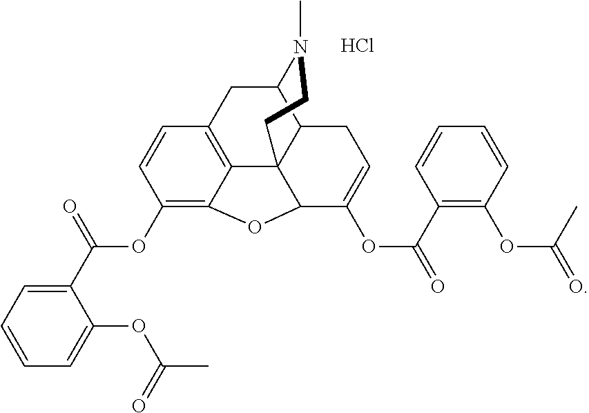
C1(OC(C2=CC=CC=C2OC(C)=O)=O)=C2C3=C(C=C1)CC1C4C3(C(C(OC(=O)C3=C(OC(=O)C)C=CC=C3)=CC4)O2)CCN1C.Cl
